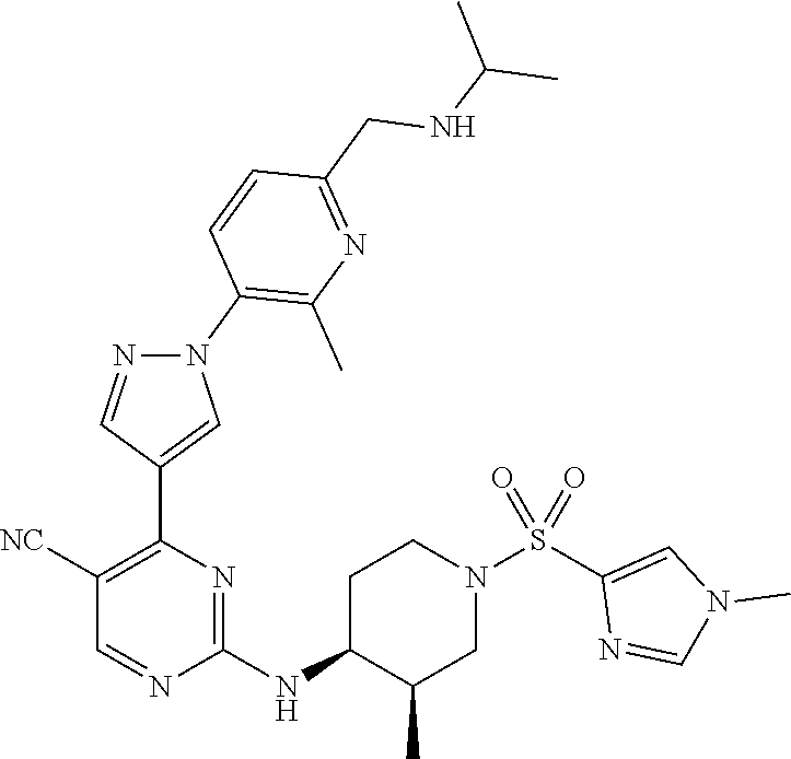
C1([NC])=C(C2=CN(C3=C(C)N=C(CNC(C)C)C=C3)N=C2)N=C(NC2C(C)CN(S(C3=CN(C)C=N3)(=O)=O)CC2)N=C1
